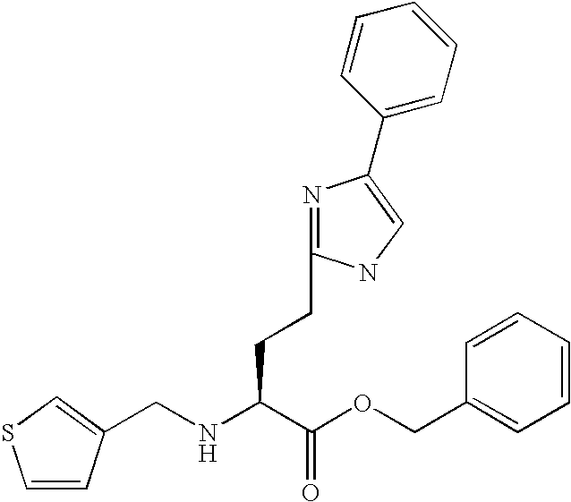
C1=CC(CNC(C(OCC2=CC=CC=C2)=O)CCC2=NC(C3=CC=CC=C3)=CN2)=CS1
